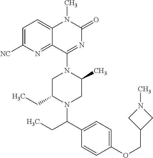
C1C(CC)N(C(C2=CC=C(OCC3CN(C)C3)C=C2)CC)CC(C)N1C1=NC(=O)N(C)C2=CC=C([NC])N=C12
